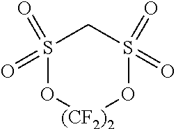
S1(=O)(=O)O[(CF2)2]OS(=O)(=O)C1
